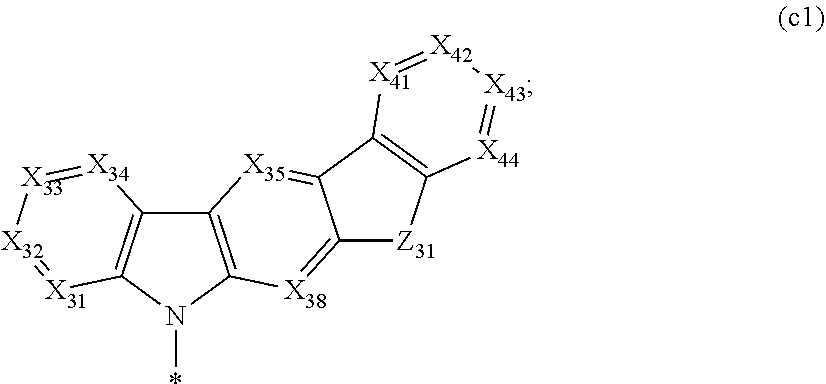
C12=C(N(*)C3=C1[X34]=[X33][X32]=[X31]3)[X38]=C1C(=[X35]2)C2=C([Z31]1)[X44]=[X43][X42]=[X41]2
